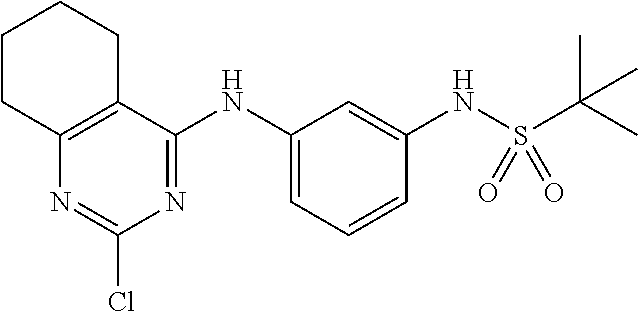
N(C1=CC=CC(NS(C(C)(C)C)(=O)=O)=C1)C1=NC(Cl)=NC2=C1CCCC2
